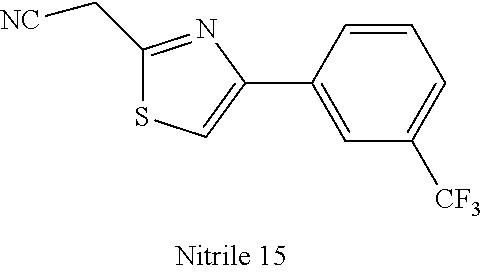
C1(C[NC])=NC(C2=CC([CF3])=CC=C2)=CS1
